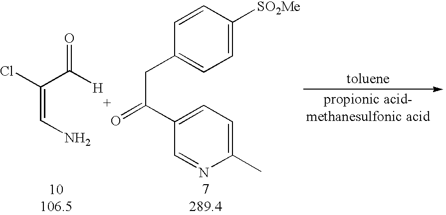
C1=CC(CC(=O)C2=CC=C(C)N=C2)=CC=C1[SO2Me].ClC(C([H])=O)=CN
